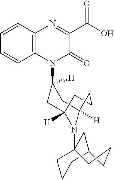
C1=CC=CC2=C1N=C(C(O)=O)C(=O)N2C1([H])CC2([H])N(C34CCCC(C3)CCC4)C([H])(C1)CCC2
